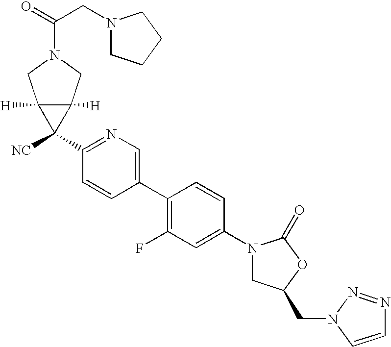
C1(N2CC(CN3N=NC=C3)OC2=O)=CC(F)=C(C2=CN=C(C3([NC])C4([H])C3([H])CN(C(=O)CN3CCCC3)C4)C=C2)C=C1
